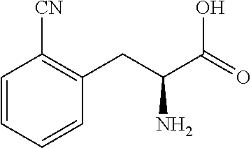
C1=CC=CC(CC(C(=O)O)N)=C1[CN]
